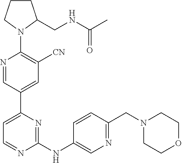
C1=NC(NC2=CN=C(CN3CCOCC3)C=C2)=NC(C2=CC([CN])=C(N3C(CNC(C)=O)CCC3)N=C2)=C1
